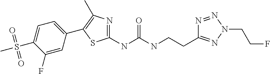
C1(NC(NCCC2=NN(CCF)N=N2)=O)=NC(C)=C(C2=CC=C(S(=O)(=O)C)C(F)=C2)S1
